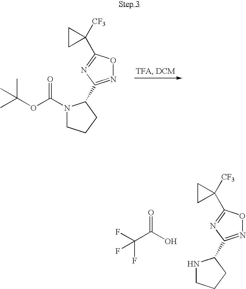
CC(OC(N1CCCC1C1=NOC(C2([CF3])CC2)=N1)=O)(C)C.N1CCCC1C1=NOC(C2([CF3])CC2)=N1.FC(C(O)=O)(F)F
